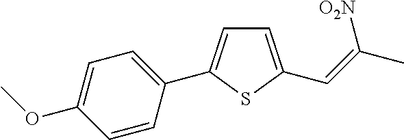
C1=C(C=C(C)[O2N])SC(C2=CC=C(OC)C=C2)=C1
